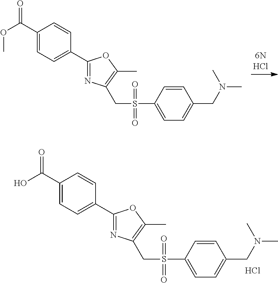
C1(C(OC)=O)=CC=C(C2=NC(CS(C3=CC=C(CN(C)C)C=C3)(=O)=O)=C(C)O2)C=C1.C1(C(O)=O)=CC=C(C2=NC(CS(C3=CC=C(CN(C)C)C=C3)(=O)=O)=C(C)O2)C=C1.Cl
